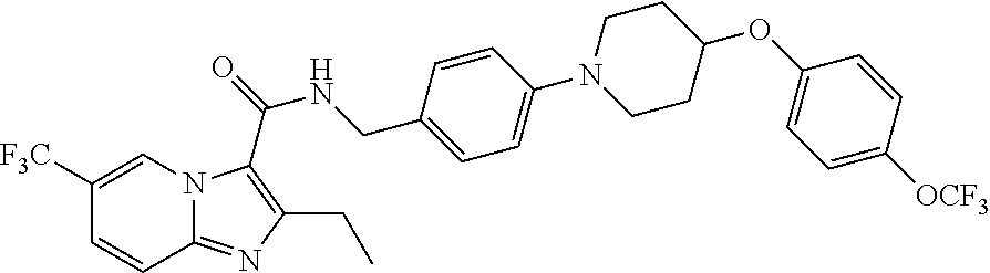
C1=CC([F3C])=CN2C1=NC(CC)=C2C(NCC1=CC=C(N2CCC(OC3=CC=C([OCF3])C=C3)CC2)C=C1)=O
